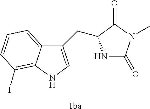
C12=CC=CC(I)=C1NC=C2CC1NC(=O)N(C)C1=O.[1ba]
